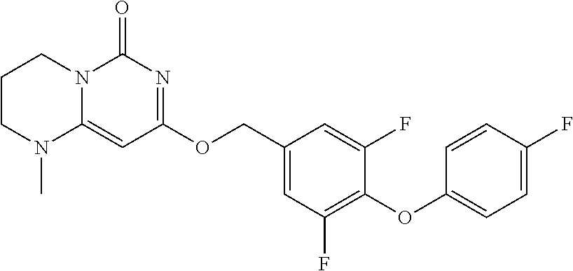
C1(OCC2=CC(F)=C(OC3=CC=C(F)C=C3)C(F)=C2)=NC(=O)N2C(=C1)N(C)CCC2
